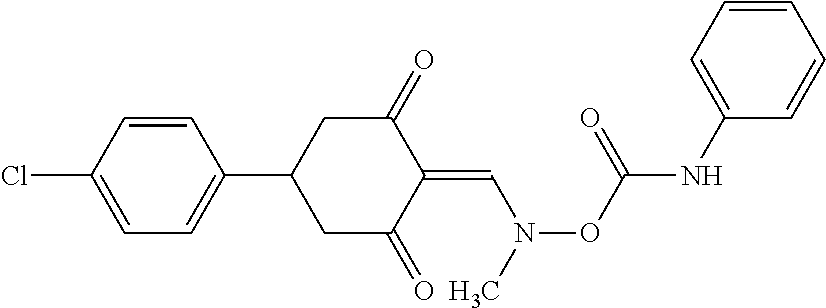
C1=C(Cl)C=CC(C2CC(=O)C(=CN(OC(NC3=CC=CC=C3)=O)C)C(=O)C2)=C1
